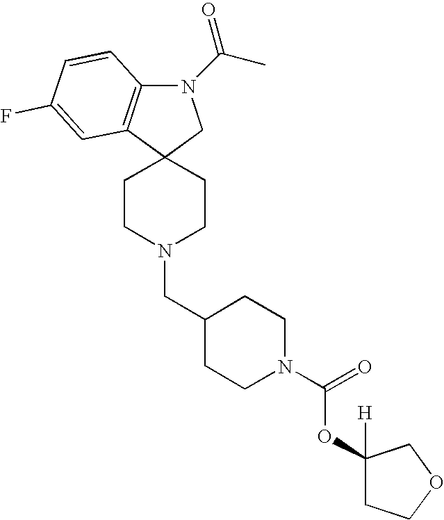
N1(C(C)=O)C2=C(C3(C1)CCN(CC1CCN(C(OC4([H])CCOC4)=O)CC1)CC3)C=C(F)C=C2
